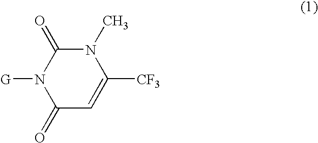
C1(=O)C=C([CF3])N(C)C(=O)N1[G]
